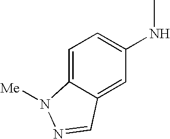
C1=C2C(=CC=C1NC)N([Me])N=C2
